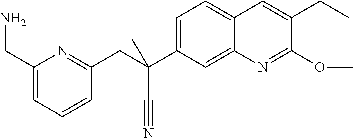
C1(OC)=NC2=CC(C(CC3=NC(CN)=CC=C3)(C#N)C)=CC=C2C=C1CC
